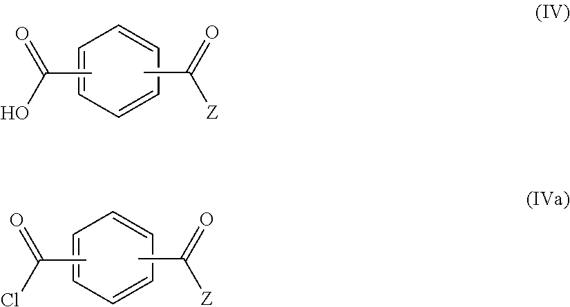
C1=CC=CC=C1.CC([Z])=O.CC(=O)O.C1=CC=CC=C1.CC([Z])=O.CC(=O)Cl
